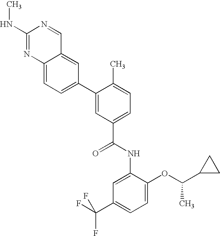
C1(NC)=NC2=CC=C(C3=CC(C(=O)NC4=CC(C(F)(F)F)=CC=C4OC(C4CC4)C)=CC=C3C)C=C2C=N1
